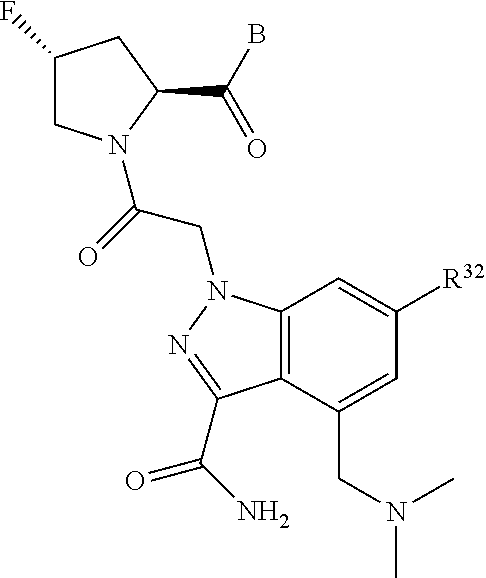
C1(F)CN(C(=O)CN2C3=C(C(CN(C)C)=CC([R32])=C3)C(C(=O)N)=N2)C(C(B)=O)C1
